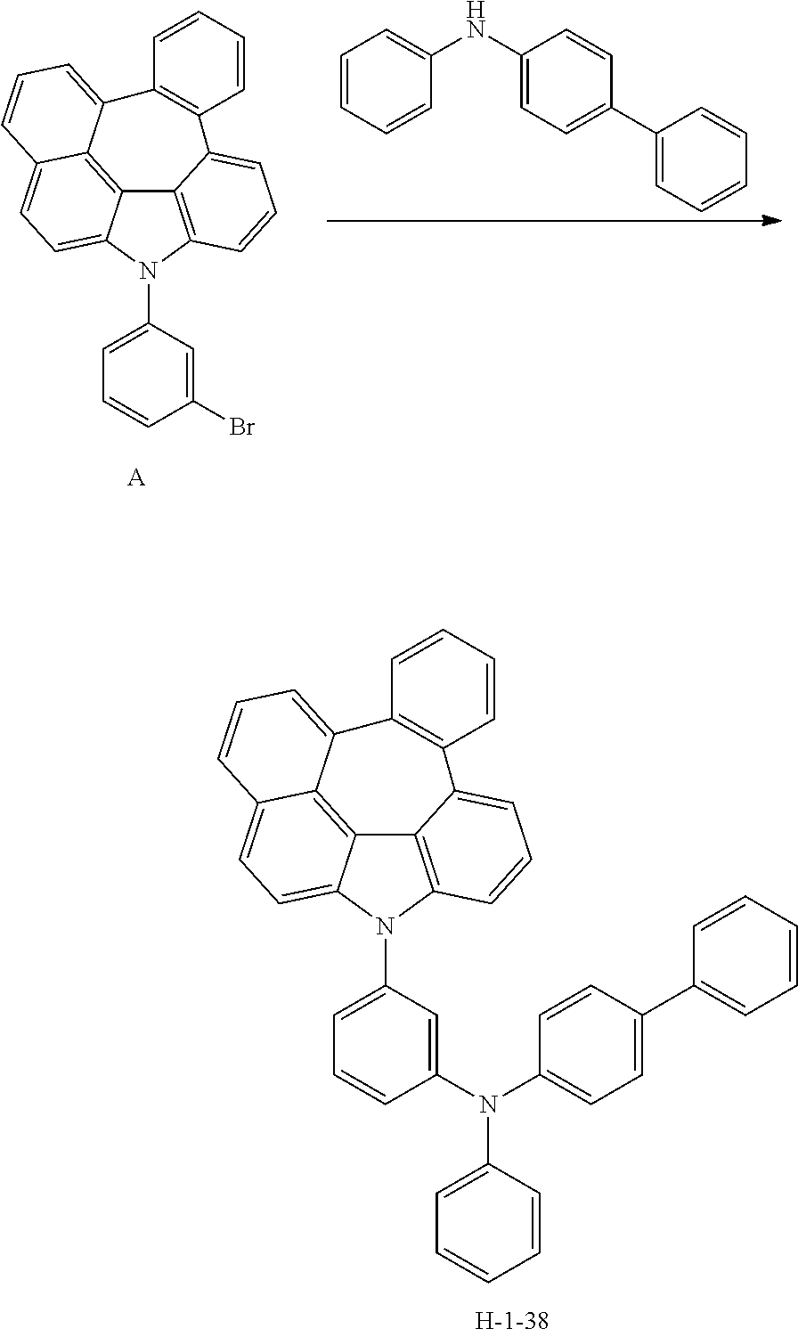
C12=C3N(C4=CC=CC(Br)=C4)C4=CC=C5C(=C14)C(=CC=C5)C1=C(C2=CC=C3)C=CC=C1.C1=CC=CC(NC2=CC=C(C3=CC=CC=C3)C=C2)=C1.[A].C12=C3N(C4=CC=CC(N(C5=CC=C(C6=CC=CC=C6)C=C5)C5=CC=CC=C5)=C4)C4=CC=C5C(=C14)C(=CC=C5)C1=C(C2=CC=C3)C=CC=C1
